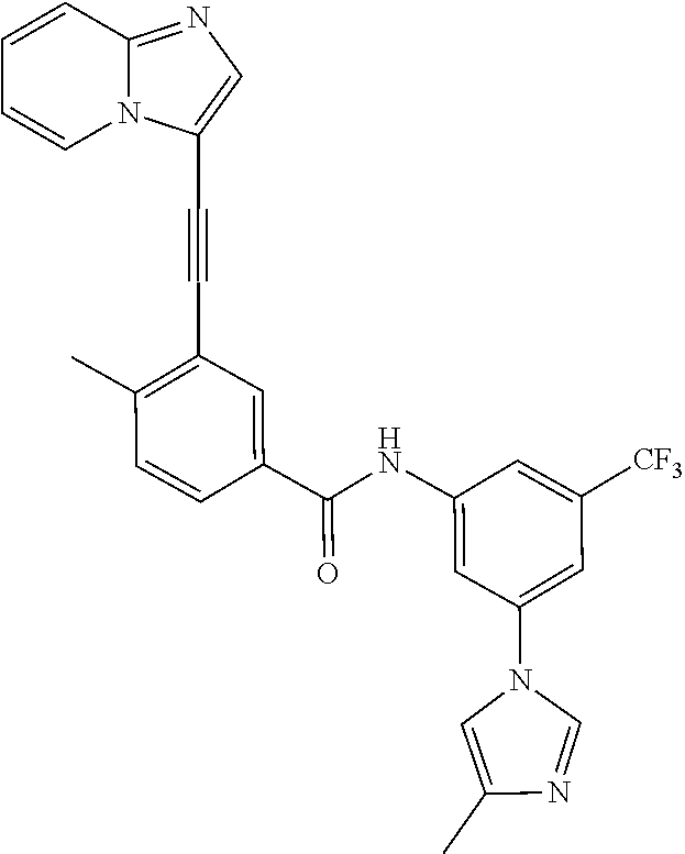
C1=CC=CN2C1=NC=C2C#CC1=C(C)C=CC(C(NC2=CC(N3C=C(C)N=C3)=CC([CF3])=C2)=O)=C1
